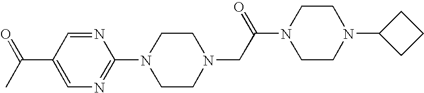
N1=CC(C(C)=O)=CN=C1N1CCN(CC(N2CCN(C3CCC3)CC2)=O)CC1
